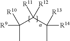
CC(C(C(C)([R13])[R14])([R11])[R12])([R9])[R10]
